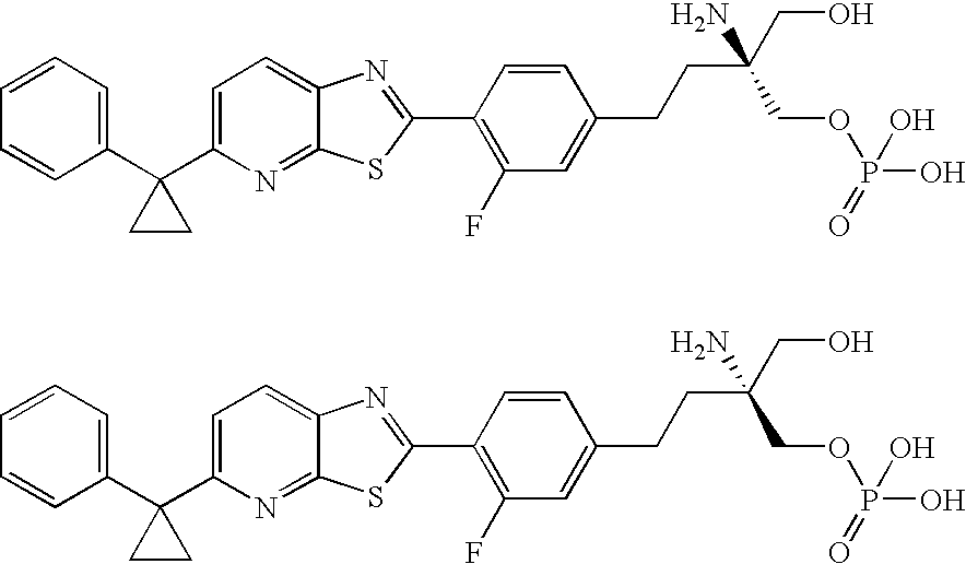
C1=CC=C(C2(C3=CC=C4C(=N3)SC(C3=C(F)C=C(CCC(CO)(N)COP(=O)(O)O)C=C3)=N4)CC2)C=C1.C1=CC=C(C2(C3=CC=C4C(=N3)SC(C3=C(F)C=C(CCC(CO)(N)COP(=O)(O)O)C=C3)=N4)CC2)C=C1
